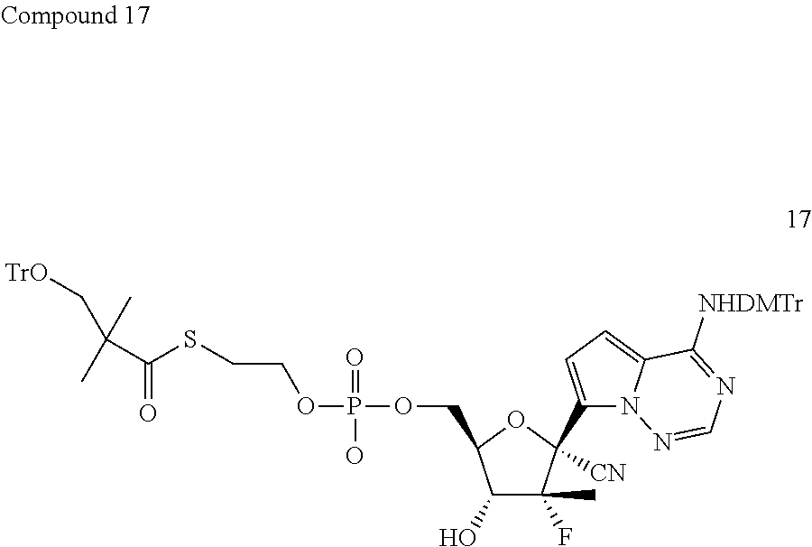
C1(O)C(F)(C)C(C2=CC=C3N2N=CN=C3[NHDMTr])([CN])OC1COP(=O)(O)OCCSC(=O)C(C)(C[TrO])C
